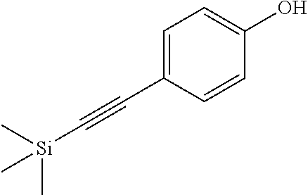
C1(C#C[Si](C)(C)C)=CC=C(O)C=C1
